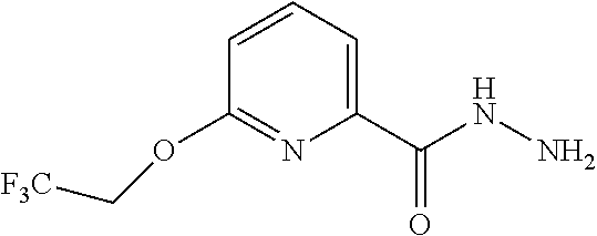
C1=CC=C(C(=O)NN)N=C1OC[F3C]
